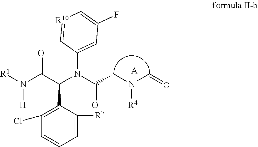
[A].[R1]N(C(C(N(C(CN(C=O)[R4])=O)C1=CC(F)=C[R10]=C1)C1=C(Cl)C=CC=C1[R7])=O)[H]
